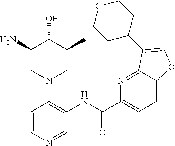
C1(N)CN(C2=C(NC(C3=CC=C4C(=N3)C(C3CCOCC3)=CO4)=O)C=NC=C2)CC(C)C1O
